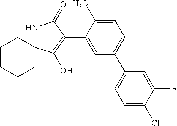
C1CCCC2(C1)NC(=O)C(C1=CC(C3=CC=C(Cl)C(F)=C3)=CC=C1C)=C2O
